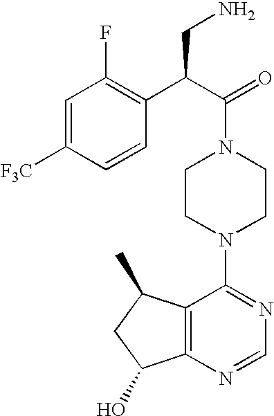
C(N1CCN(C2=NC=NC3=C2C(C)CC3O)CC1)(C(C1=C(F)C=C([F3C])C=C1)CN)=O
